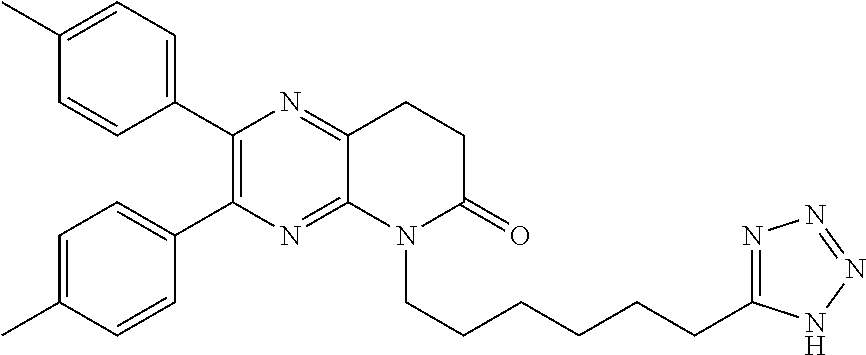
C1(C2=C(C3=CC=C(C)C=C3)N=C3C(=N2)CCC(=O)N3CCCCCCC2=NN=NN2)=CC=C(C)C=C1
